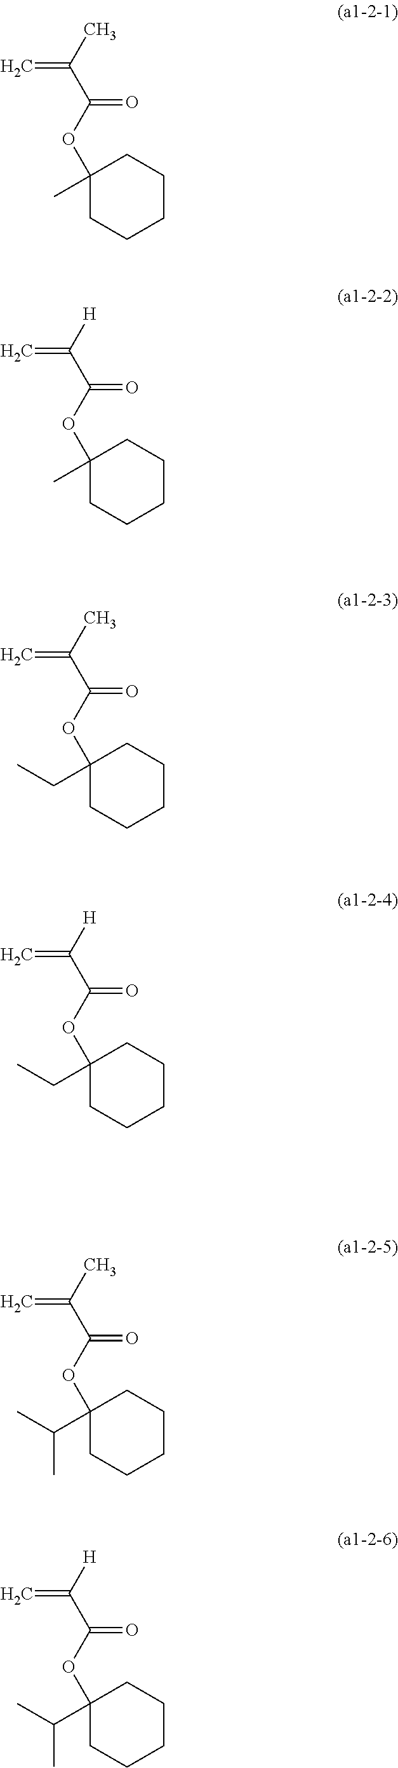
CC(C(=O)OC1(C)CCCCC1)=C.[H]C(C(=O)OC1(C)CCCCC1)=C.CC(C(=O)OC1(CC)CCCCC1)=C.CC(C(=O)OC1(C(C)C)CCCCC1)=C.[H]C(C(=O)OC1(C(C)C)CCCCC1)=C.[H]C(C(=O)OC1(CC)CCCCC1)=C
